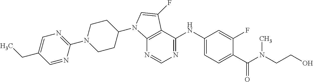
C1(N2CCC(N3C4=C(C(NC5=CC=C(C(N(C)CCO)=O)C(F)=C5)=NC=N4)C(F)=C3)CC2)=NC=C(CC)C=N1
